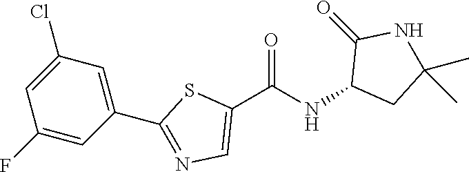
C1(C(NC2CC(C)(C)NC2=O)=O)=CN=C(C2=CC(Cl)=CC(F)=C2)S1
